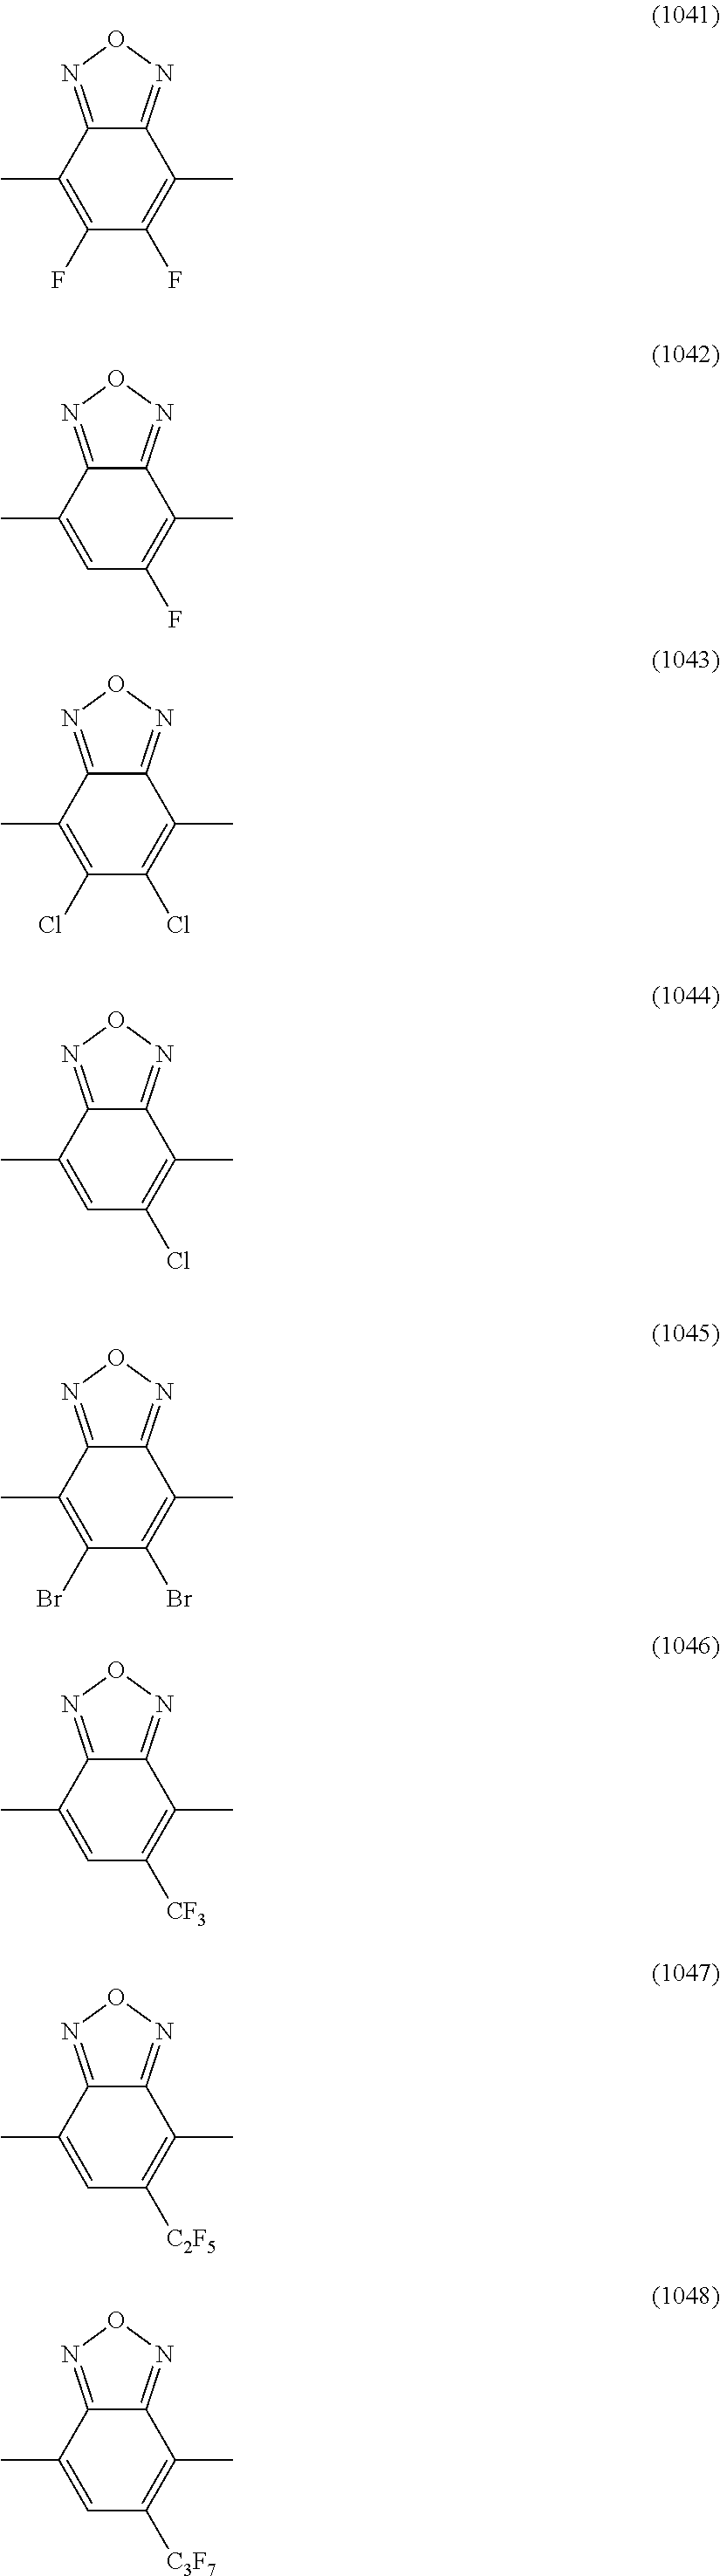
C12=NON=C1C(C)=C(F)C(F)=C2C.C12=NON=C1C(C)=C(F)C=C2C.C12=NON=C1C(C)=C(Cl)C(Cl)=C2C.C12=NON=C1C(C)=C(Cl)C=C2C.C12=NON=C1C(C)=C(Br)C(Br)=C2C.C12=NON=C1C(C)=C([CF3])C=C2C.C12=NON=C1C(C)=C([C2F5])C=C2C.C12=NON=C1C(C)=C([C3F7])C=C2C
